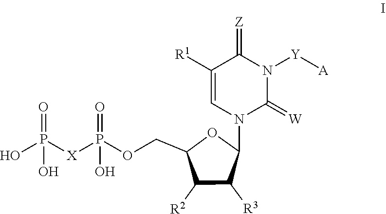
P([X]P(OCC1C([R2])C([R3])C(N2C=C([R1])C(=[Z])N([Y][A])C2=[W])O1)(=O)O)(O)(=O)O
